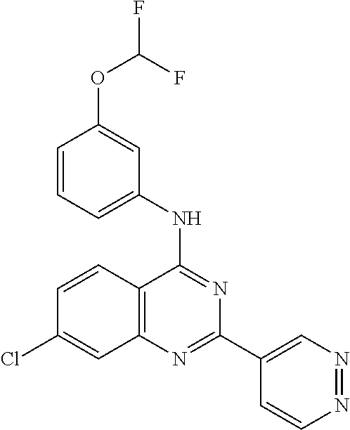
C1=CC2=C(C=C1Cl)N=C(C1=CN=NC=C1)N=C2NC1=CC=CC(OC(F)F)=C1
